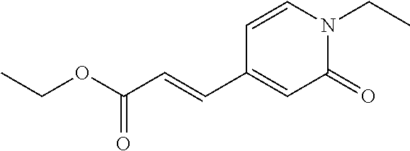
C1=CN(CC)C(=O)C=C1C=CC(OCC)=O
